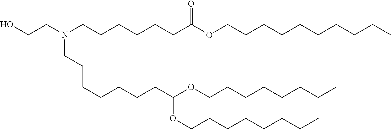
C(CCC)CCCCOC(CCCCCCCN(CCCCCCC(OCCCCCCCCCC)=O)CCO)OCCCCCCCC
